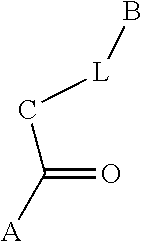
O=C(C[L]B)[A]
